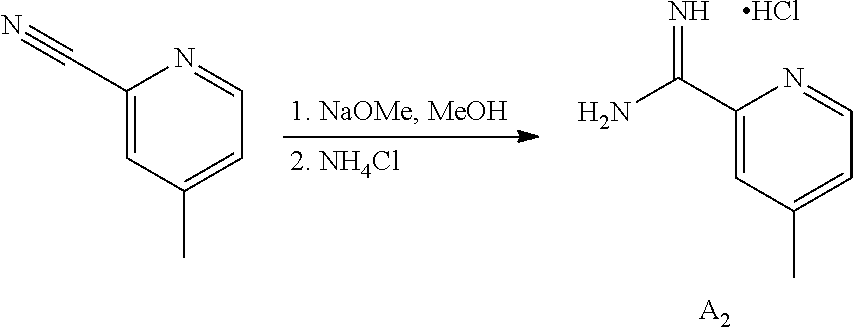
C1(C(N)=N)=CC(C)=CC=N1.Cl.C1(C#N)=CC(C)=CC=N1.[A2]
